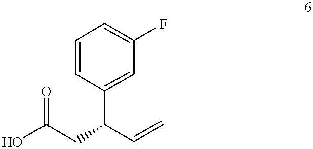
C1=CC(C(C=C)CC(O)=O)=CC(F)=C1
